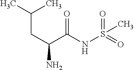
CC(C)CC(N)C(NS(=O)(=O)C)=O
